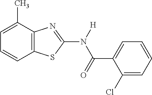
C1=C(C)C2=C(C=C1)SC(N(C(C1=CC=CC=C1Cl)=O)[H])=N2
